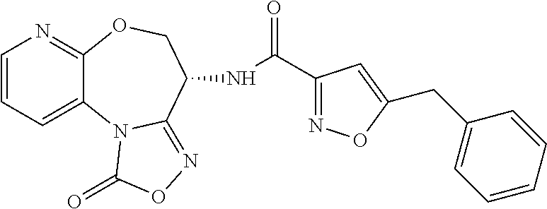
C1=CC=C2C(=N1)OCC(NC(C1=NOC(CC3=CC=CC=C3)=C1)=O)C1=NOC(=O)N21
